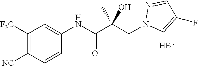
N1=CC(F)=CN1CC(C(=O)NC1=CC([F3C])=C([NC])C=C1)(C)O.Br
